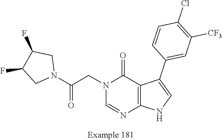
N1(CC(N2CC(F)C(F)C2)=O)C=NC2=C(C1=O)C(C1=CC([CF3])=C(Cl)C=C1)=CN2
